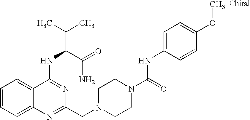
C1=CC=C2C(=C1)C(NC(C(=O)N)C(C)C)=NC(CN1CCN(C(=O)NC3=CC=C(OC)C=C3)CC1)=N2
